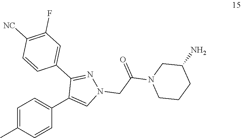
C1=C(C)C=CC(C2=CN(CC(N3CCCC(N)C3)=O)N=C2C2=CC(F)=C([NC])C=C2)=C1
